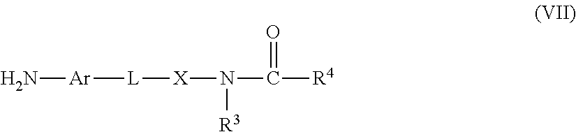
N[Ar][L][X]N(C([R4])=O)[R3]
